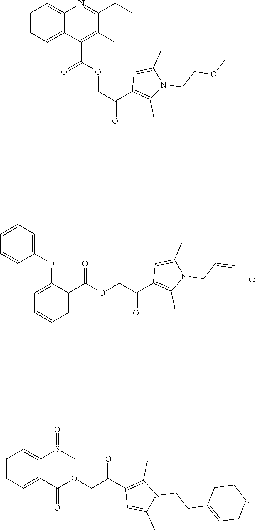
C(C(=O)C1=C(C)N(CC=C)C(C)=C1)OC(C1=CC=CC=C1OC1=CC=CC=C1)=O.C(C(=O)C1=C(C)N(CCC2=CCCCC2)C(C)=C1)OC(C1=CC=CC=C1S(C)=O)=O.C1=CC=C2C(=C1)N=C(CC)C(C)=C2C(OCC(=O)C1=C(C)N(CCOC)C(C)=C1)=O
